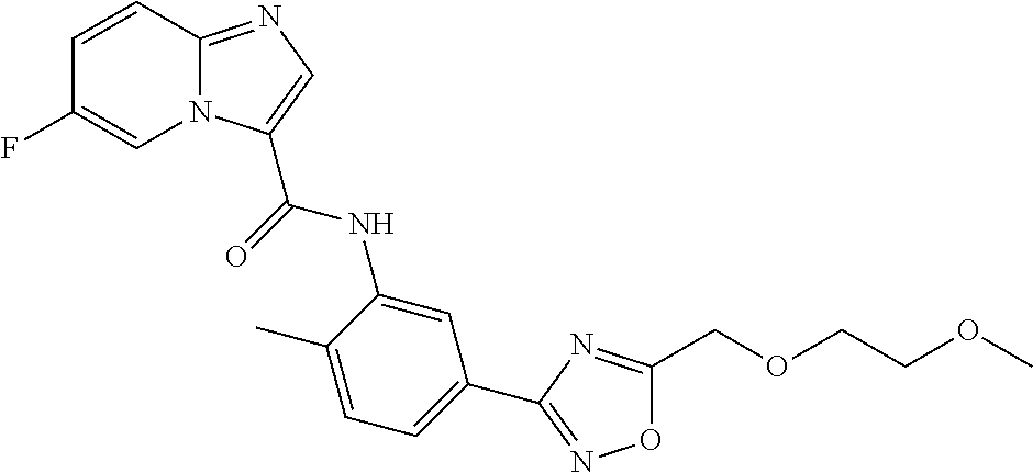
N12C(=NC=C1C(=O)NC1=CC(C3=NOC(COCCOC)=N3)=CC=C1C)C=CC(F)=C2
